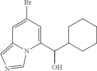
C1=C(Br)C=C(C(C2CCCCC2)O)N2C1=CN=C2
